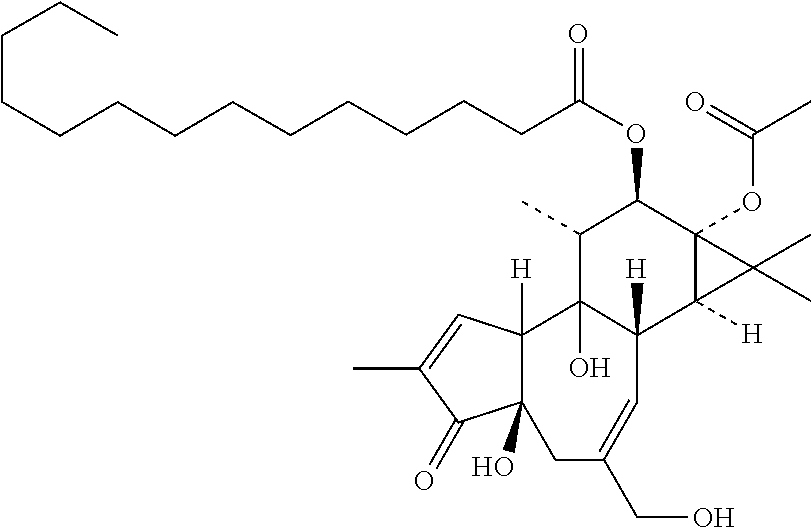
C12([H])C(O)(C(C)C(OC(CCCCCCCCCCCCC)=O)C3(OC(=O)C)C1([H])C3(C)C)C1([H])C(O)(C(=O)C(C)=C1)CC(CO)=C2
